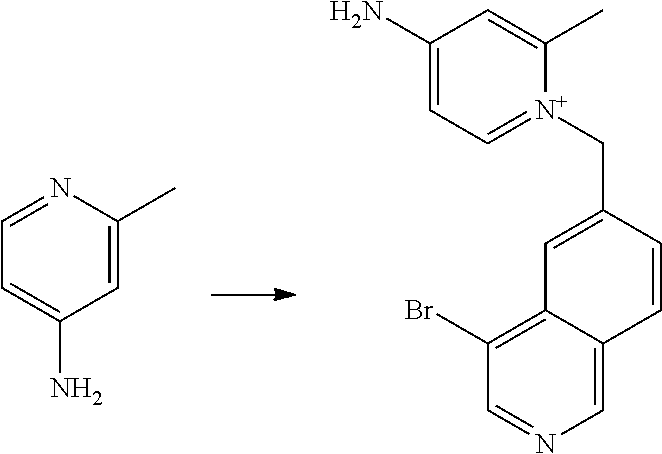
[N+]1(CC2=CC3=C(Br)C=NC=C3C=C2)=CC=C(N)C=C1C.C1=NC(C)=CC(N)=C1
